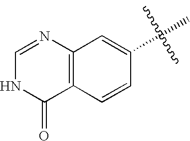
C12=C(C=C(C)C=C1)N=CNC2=O
